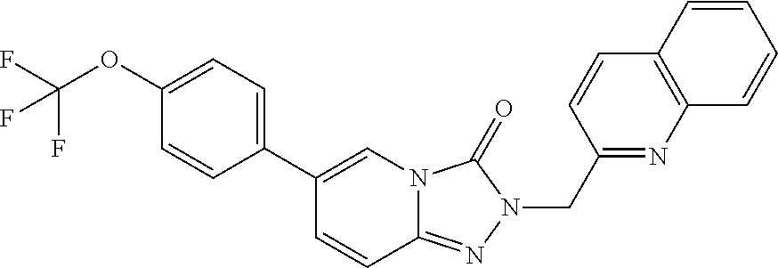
C1=CC(C2=CN3C(=NN(CC4=NC5=C(C=C4)C=CC=C5)C3=O)C=C2)=CC=C1OC(F)(F)F
